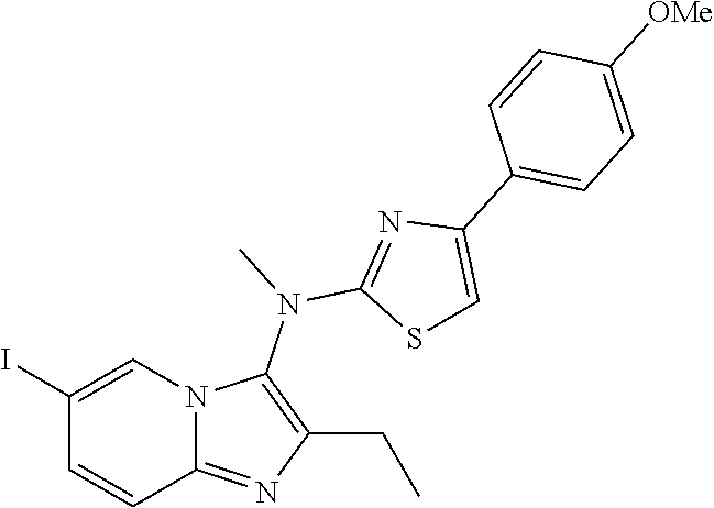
IC1=CN2C(=NC(CC)=C2N(C)C2=NC(C3=CC=C([OMe])C=C3)=CS2)C=C1
